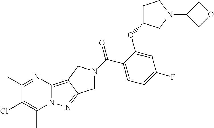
C1(C)=NC2=C3C(=NN2C(C)=C1Cl)CN(C(C1=CC=C(F)C=C1OC1CCN(C2COC2)C1)=O)C3
